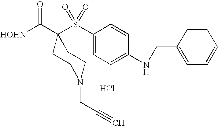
[HOHN]C(=O)C1(S(C2=CC=C(NCC3=CC=CC=C3)C=C2)(=O)=O)CCN(CC#C)CC1.Cl
